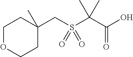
C1OCCC(CS(C(C(O)=O)(C)C)(=O)=O)(C)C1
